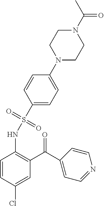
C1(S(NC2=C(C(=O)C3=CC=NC=C3)C=C(Cl)C=C2)(=O)=O)=CC=C(N2CCN(C(=O)C)CC2)C=C1
